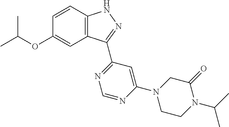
O(C1=CC2=C(C=C1)NN=C2C1=NC=NC(N2CCN(C(C)C)C(=O)C2)=C1)C(C)C
